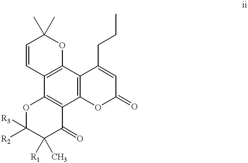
C12=C(C3=C(C4=C1C=CC(C)(C)O4)C(CCC)=CC(=O)O3)C(=O)C([R1])(C)C([R2])([R3])O2
